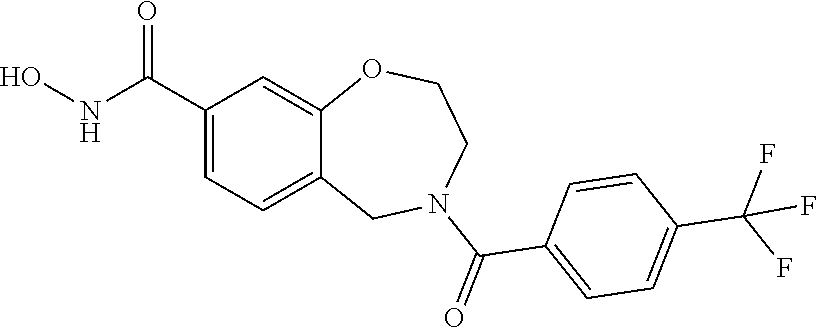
C1(C(NO)=O)=CC=C2C(=C1)OCCN(C(=O)C1=CC=C(C(F)(F)F)C=C1)C2
